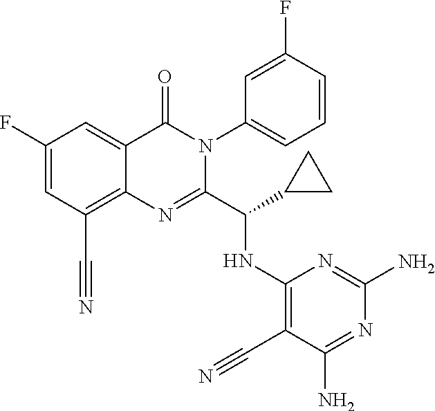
C1(F)=CC(C#N)=C2C(=C1)C(=O)N(C1=CC=CC(F)=C1)C(C(C1CC1)NC1=C(C#N)C(N)=NC(N)=N1)=N2
